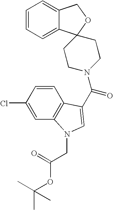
C1=CC=C2C(=C1)COC21CCN(C(=O)C2=CN(CC(OC(C)(C)C)=O)C3=C2C=CC(Cl)=C3)CC1
